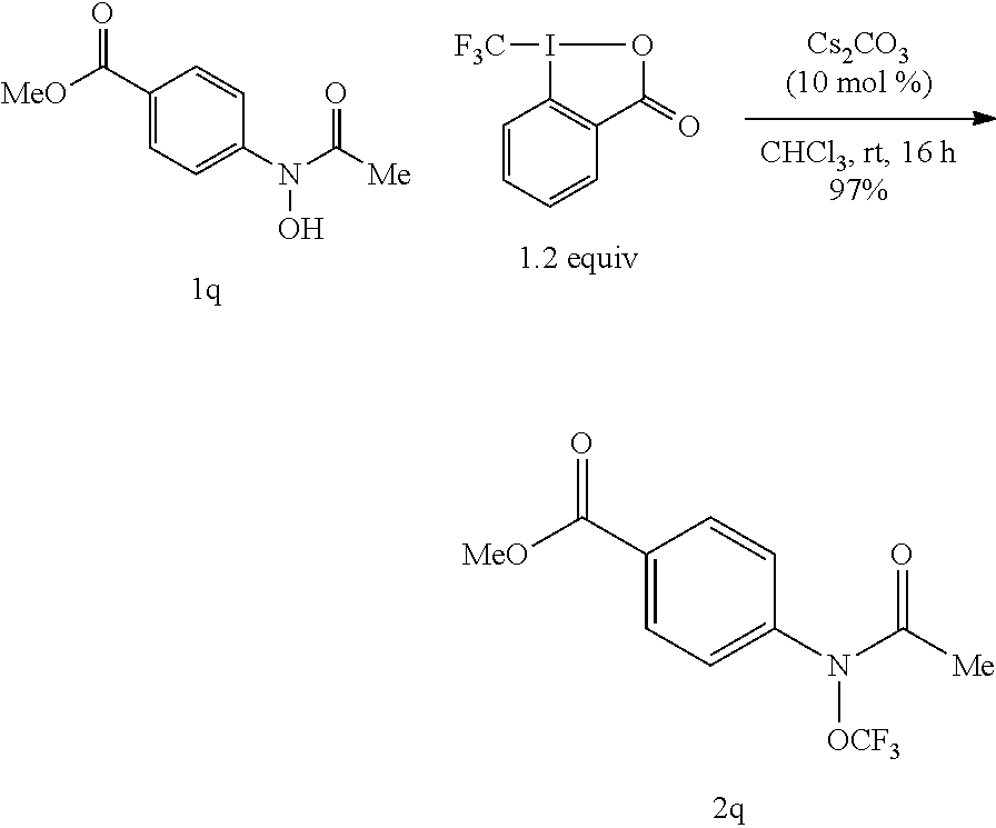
C1=CC=CC2=C1I([F3C])OC2=O.N(C([Me])=O)(O)C1=CC=C(C([MeO])=O)C=C1.N(C([Me])=O)([OCF3])C1=CC=C(C([MeO])=O)C=C1
